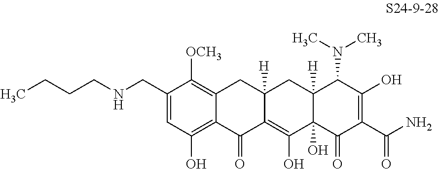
C1(CNCCCC)=CC(O)=C2C(=C1[OCH3])CC1([H])C(=C(O)C3(O)C([H])(C1)C(N(C)C)C(O)=C(C(N)=O)C3=O)C2=O
